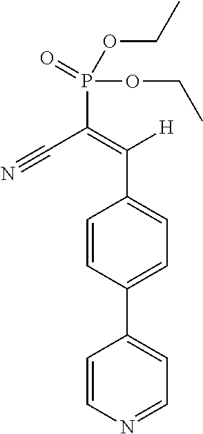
C1=CN=CC=C1C1=CC=C(C(=C(C#N)P(=O)(OCC)OCC)[H])C=C1
